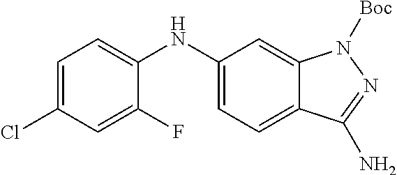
C1=C(Cl)C=C(F)C(NC2=CC=C3C(=C2)N([Boc])N=C3N)=C1
